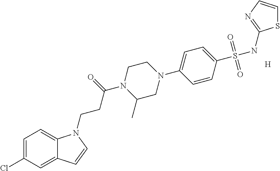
[H].C1=C(Cl)C=C2C(=C1)N(CCC(N1C(C)CN(C3=CC=C(S(NC4=NC=CS4)(=O)=O)C=C3)CC1)=O)C=C2
